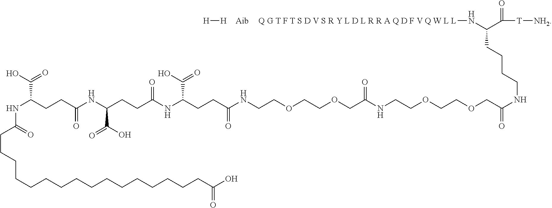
N(C(CCC(NC(CCC(NC(CCC(NCCOCCOCC(NCCOCCOCC(NCCCCC(N[Q G T F T S D V S R Y L D L R R A Q D F V Q W L L])C(=O)[T][NH2])=O)=O)=O)C(O)=O)=O)C(O)=O)=O)C(O)=O)C(CCCCCCCCCCCCCCCCC(O)=O)=O.[Aib].[H][H]
